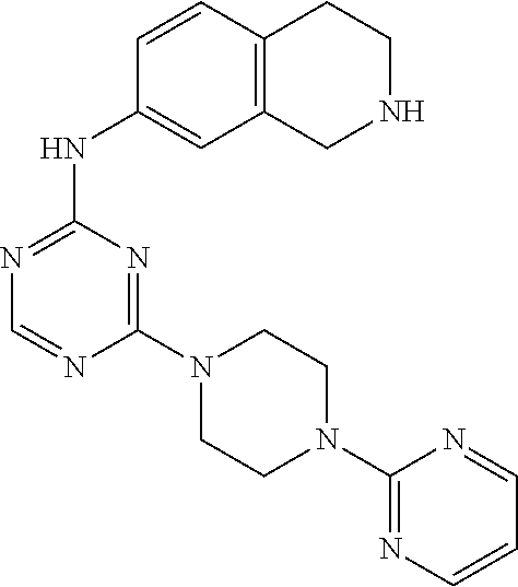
C1(N2CCN(C3=NC=CC=N3)CC2)=NC(NC2=CC3=C(C=C2)CCNC3)=NC=N1
